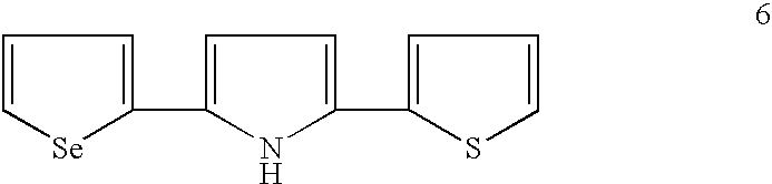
C1=C[Se]C(C2=CC=C(C3=CC=CS3)N2)=C1
